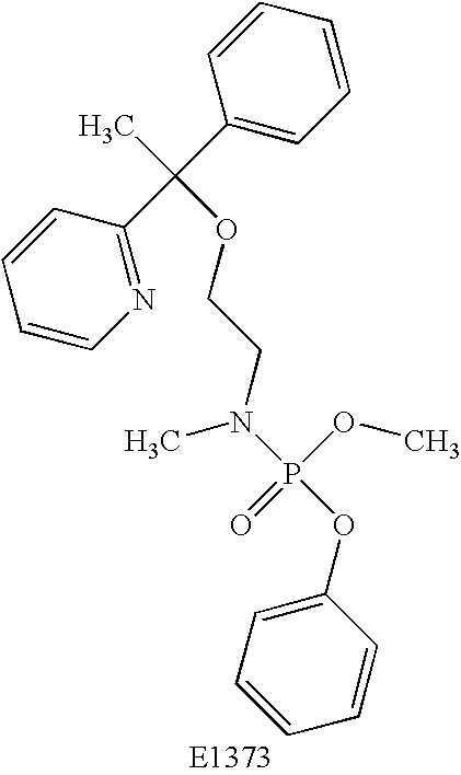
C1=CN=C(C(C2=CC=CC=C2)(C)OCCN(P(OC2=CC=CC=C2)(OC)=O)C)C=C1
